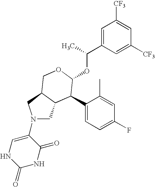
C1(C2C(OC(C3=CC([CF3])=CC([CF3])=C3)C)OCC3C2CN(C2=CNC(=O)NC2=O)C3)=CC=C(F)C=C1C
